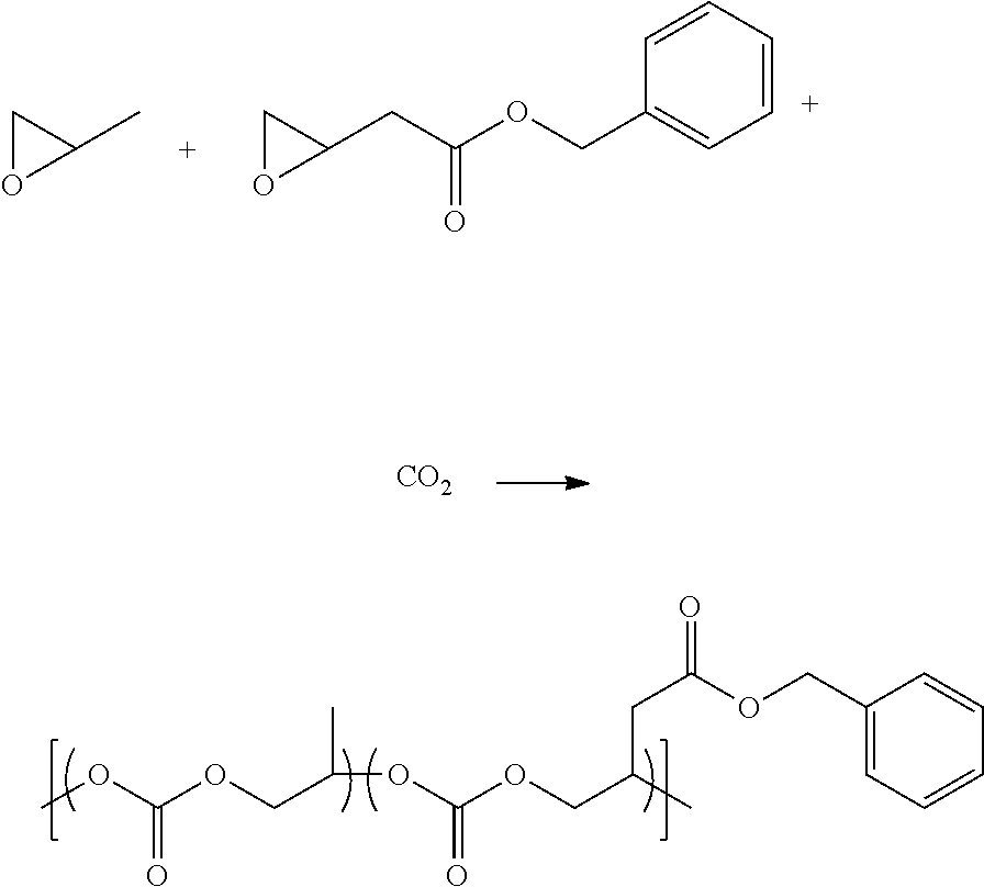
COC(OCC(C)OC(OCC(C)CC(OCC1=CC=CC=C1)=O)=O)=O.C1OC1C.C1OC1CC(OCC1=CC=CC=C1)=O.[CO2]
